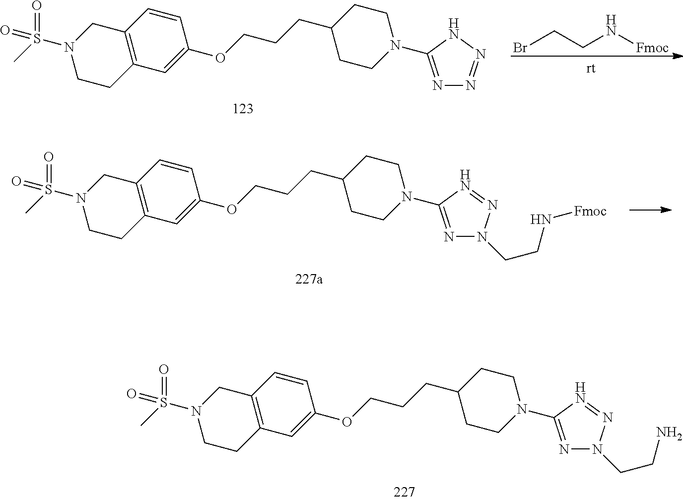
C1CC2=C(CN1S(=O)(C)=O)C=CC(OCCCC1CCN(C3=NN(CCN[Fmoc])N=N3)CC1)=C2.C1CC2=C(CN1S(=O)(C)=O)C=CC(OCCCC1CCN(C3=NN(CCN)N=N3)CC1)=C2.BrCCN[Fmoc].C1CC2=C(CN1S(=O)(C)=O)C=CC(OCCCC1CCN(C3=NN=NN3)CC1)=C2
